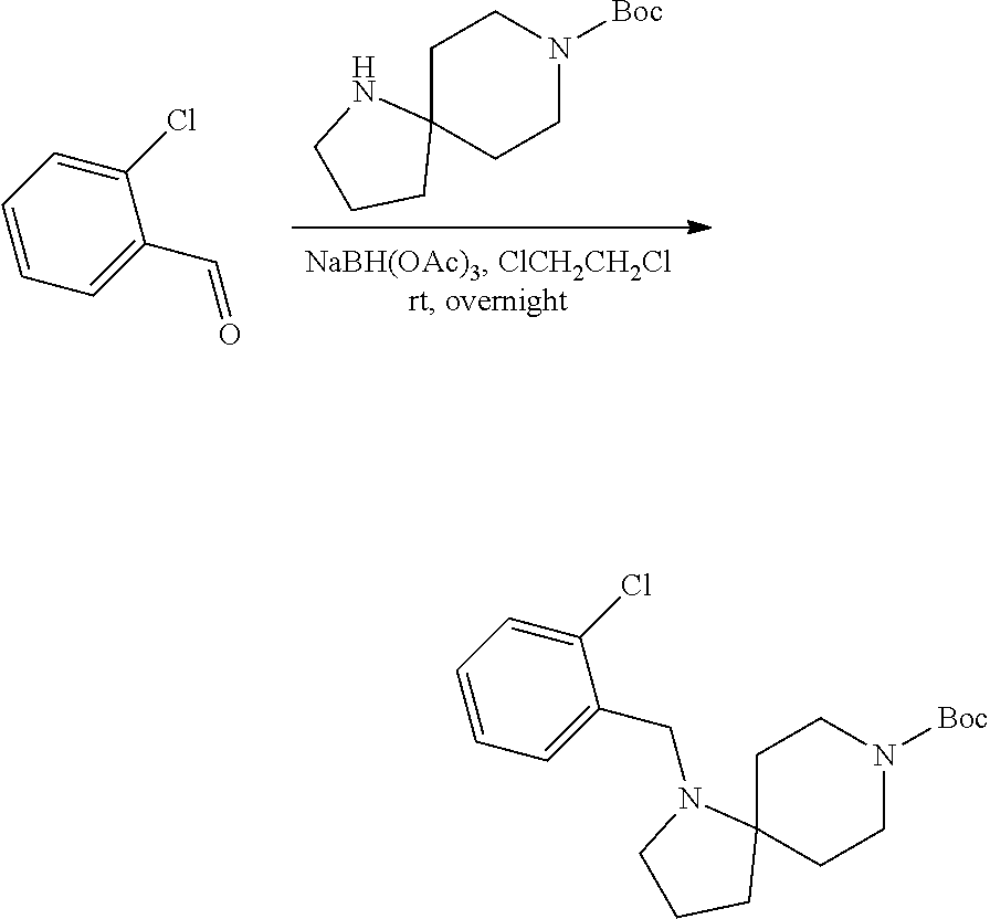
C1C2(CCN([Boc])C1)NCCC2.C1(Cl)=CC=CC=C1C=O.C1(Cl)=CC=CC=C1CN1C2(CCN([Boc])CC2)CCC1
